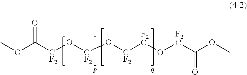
O(C([CF2]O[CF2]O[CF2][F2C]O[F2C]C(=O)OC)=O)C
